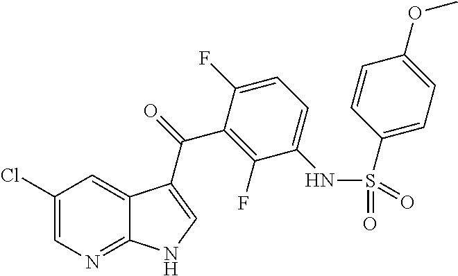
C1(Cl)=CN=C2C(=C1)C(C(=O)C1=C(F)C(NS(C3=CC=C(OC)C=C3)(=O)=O)=CC=C1F)=CN2
